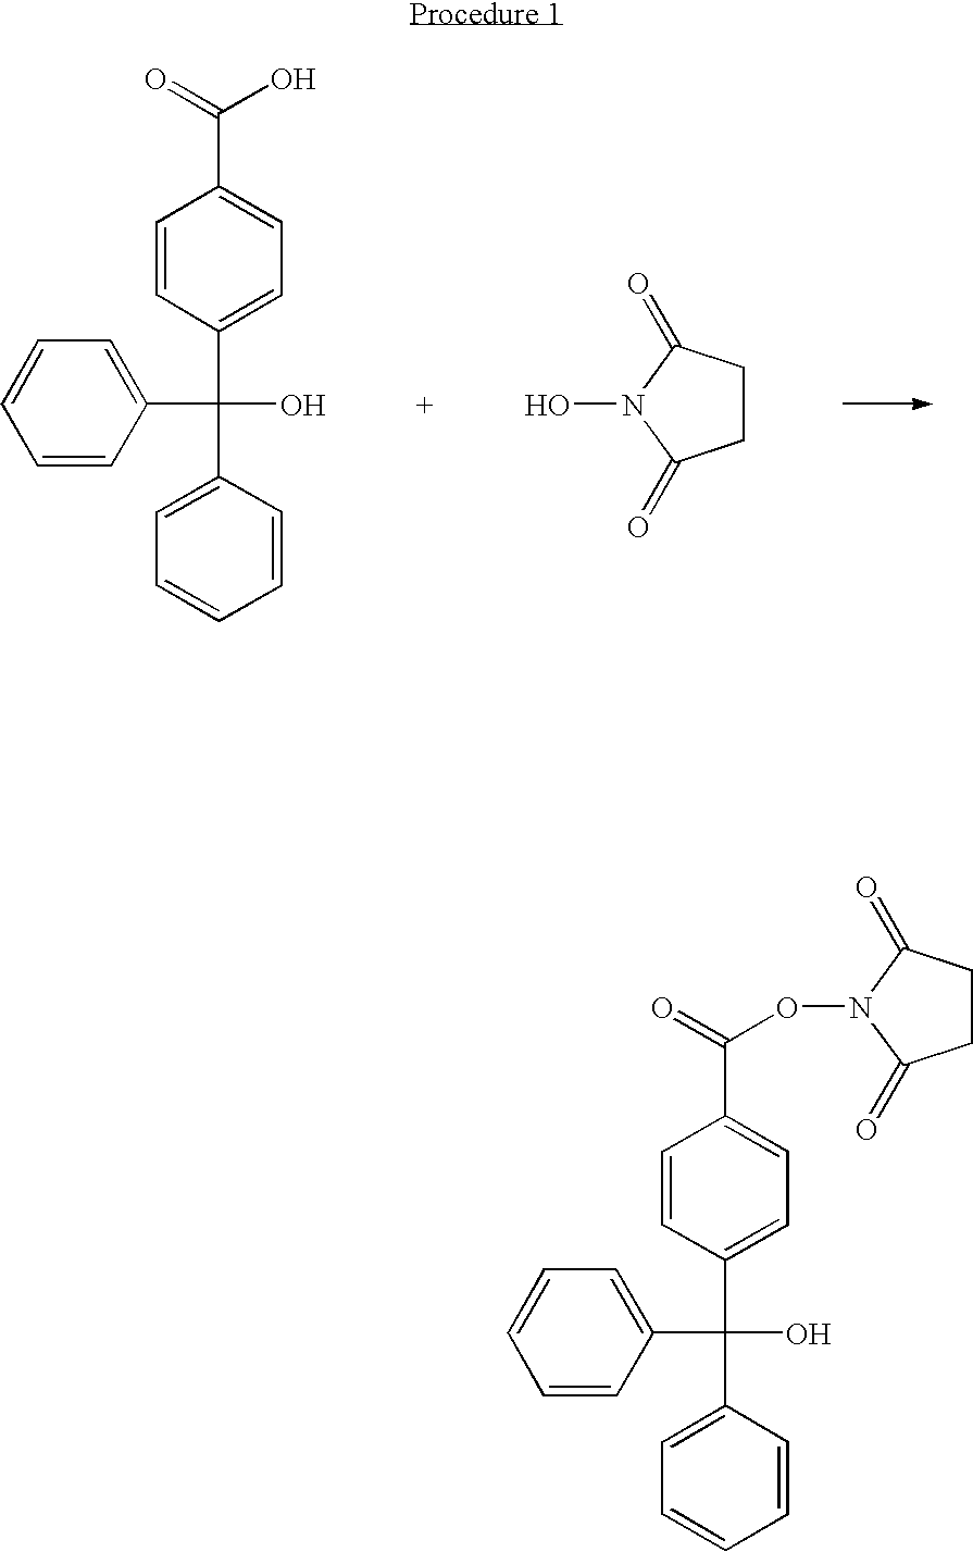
C1(C(C2=CC=CC=C2)(O)C2=CC=C(C(=O)ON3C(=O)CCC3=O)C=C2)=CC=CC=C1.C1CC(=O)N(O)C1=O.C1(C(C2=CC=CC=C2)(O)C2=CC=C(C(=O)O)C=C2)=CC=CC=C1
